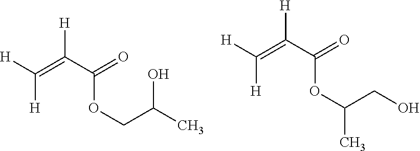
[H]C(C(=O)OCC(C)O)=C([H])[H].[H]C(C(=O)OC(CO)C)=C([H])[H]
